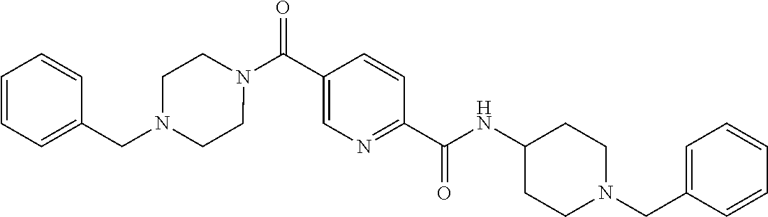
C1(CN2CCC(NC(C3=NC=C(C(N4CCN(CC5=CC=CC=C5)CC4)=O)C=C3)=O)CC2)=CC=CC=C1
